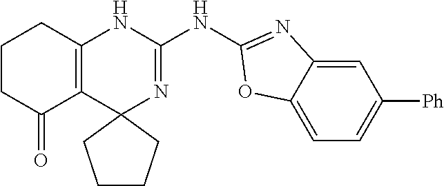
C1CC(=O)C2=C(C1)NC(NC1=NC3=CC([Ph])=CC=C3O1)=NC21CCCC1
